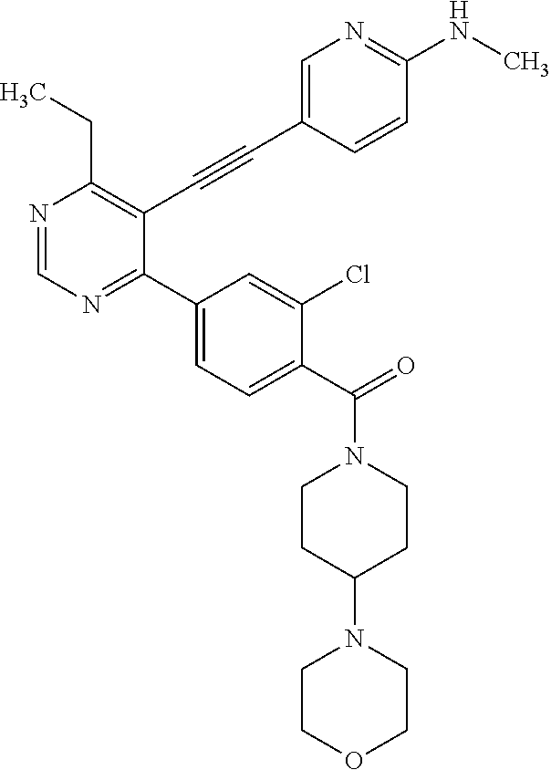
N1=CN=C(C2=CC=C(C(=O)N3CCC(N4CCOCC4)CC3)C(Cl)=C2)C(C#CC2=CN=C(NC)C=C2)=C1CC
